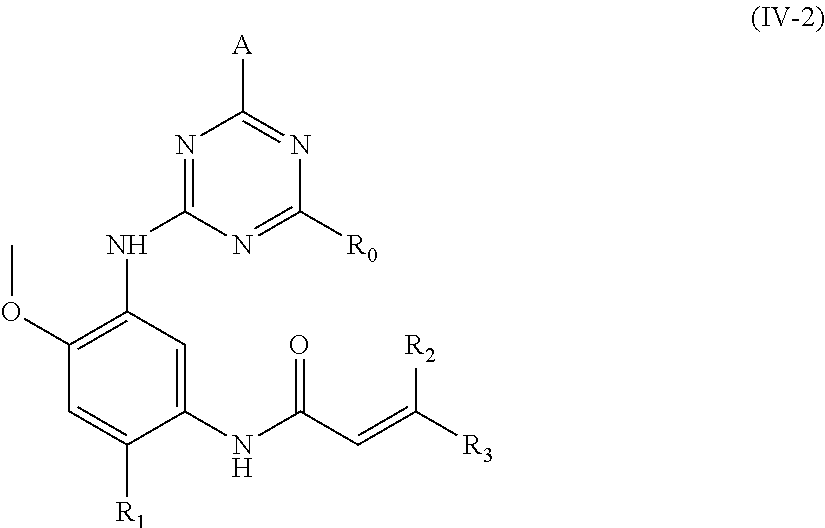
N1=C(NC2=C(OC)C=C([R1])C(NC(C=C([R3])[R2])=O)=C2)N=C([R0])N=C1[A]
